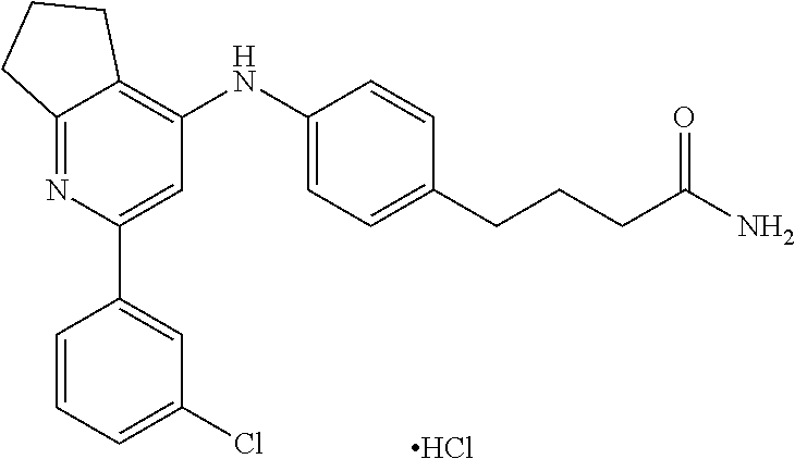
C(CCC(N)=O)C1=CC=C(NC2=C3C(=NC(C4=CC(Cl)=CC=C4)=C2)CCC3)C=C1.Cl
